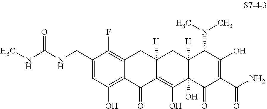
N(C(NCC1=CC(O)=C2C(=C1F)CC1([H])C(=C(O)C3(O)C([H])(C1)C(N(C)C)C(O)=C(C(N)=O)C3=O)C2=O)=O)C
